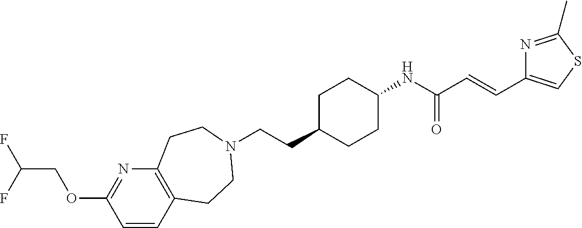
C(CC1CCC(NC(C=CC2=CSC(C)=N2)=O)CC1)N1CCC2=C(N=C(OCC(F)F)C=C2)CC1
